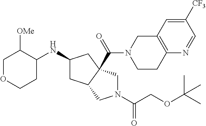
C1OCCC(NC2CC3C(C(=O)N4CCC5=C(C4)C=C([CF3])C=N5)(C2)CN(C(=O)COC(C)(C)C)C3)C1[OMe]
